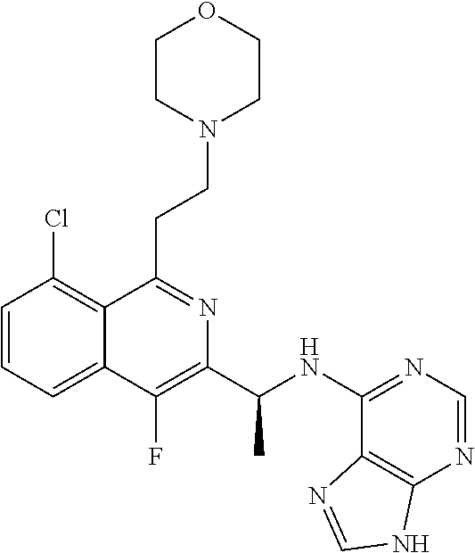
C1=CC=C2C(=C1Cl)C(CCN1CCOCC1)=NC(C(NC1=NC=NC3=C1N=CN3)C)=C2F
